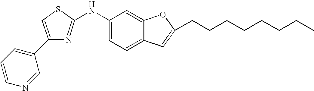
C1=C(NC2=NC(C3=CC=CN=C3)=CS2)C=C2C(=C1)C=C(CCCCCCCC)O2
